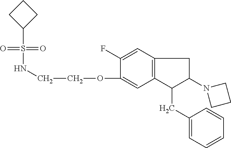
C1(OCCNS(=O)(=O)C2CCC2)=CC2=C(C=C1F)CC(N1CCC1)C2CC1=CC=CC=C1
